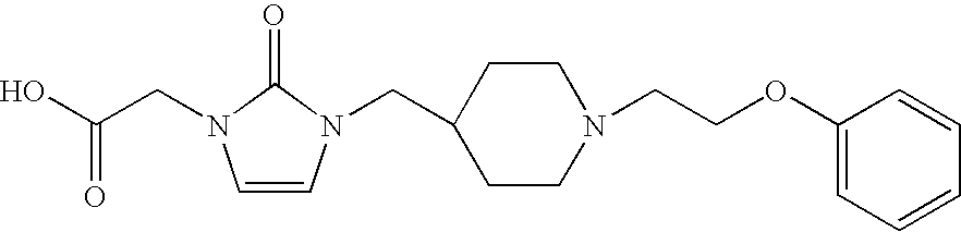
C1=CN(CC2CCN(CCOC3=CC=CC=C3)CC2)C(=O)N1CC(O)=O
